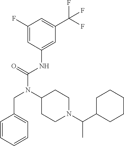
C1(F)=CC(NC(N(C2CCN(C(C3CCCCC3)C)CC2)CC2=CC=CC=C2)=O)=CC(C(F)(F)F)=C1
